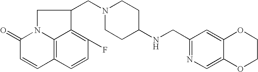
C12=C3C=CC(F)=C1C(CN1CCC(NCC4=NC=C5C(=C4)OCCO5)CC1)CN2C(=O)C=C3
